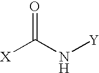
C([X])(N[Y])=O
